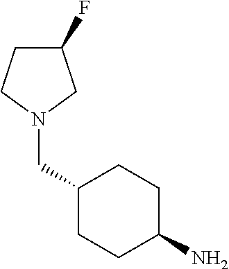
C1CC(N)CCC1CN1CCC(F)C1
